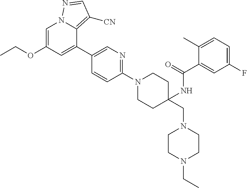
N1(C2=NC=C(C3=CC(OCC)=CN4C3=C([CN])C=N4)C=C2)CCC(CN2CCN(CC)CC2)(NC(=O)C2=CC(F)=CC=C2C)CC1
